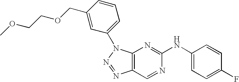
C12=C(N(C3=CC=CC(COCCOC)=C3)N=N1)N=C(NC1=CC=C(F)C=C1)N=C2
